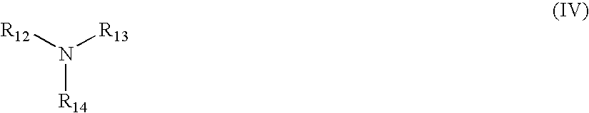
[R14]N([R13])[R12]
